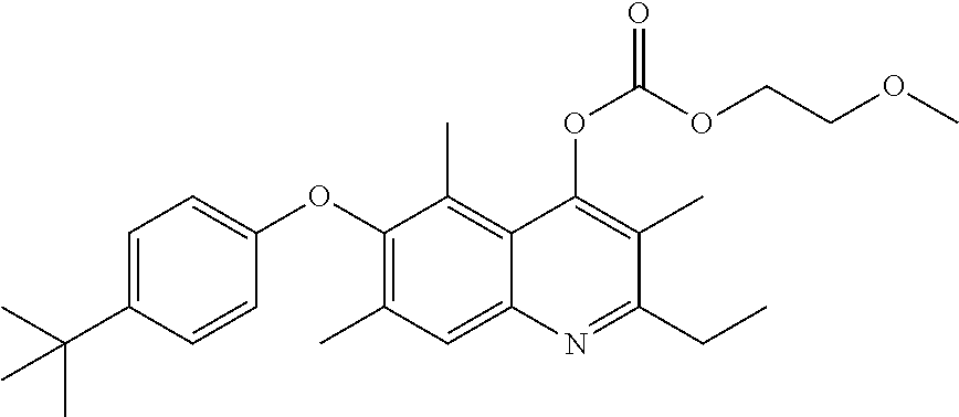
C1=C(C(C)(C)C)C=CC(OC2=C(C)C=C3C(=C2C)C(OC(OCCOC)=O)=C(C)C(CC)=N3)=C1
